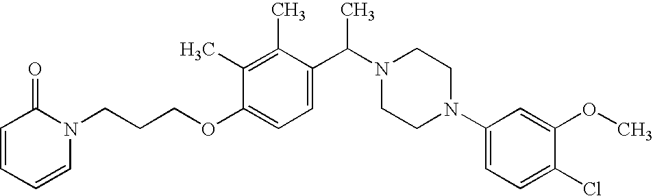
N1(CCCOC2=CC=C(C(N3CCN(C4=CC=C(Cl)C(OC)=C4)CC3)C)C(C)=C2C)C(=O)C=CC=C1
